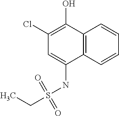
CCS(NC1=CC(Cl)=C(O)C2=C1C=CC=C2)(=O)=O
